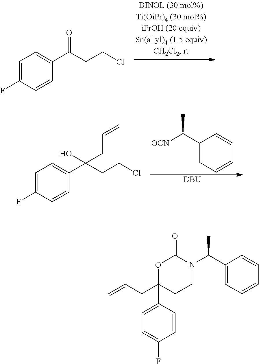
C1=C(F)C=CC(C(CCCl)=O)=C1.C1(C([OCN])C)=CC=CC=C1.[DBU].C1=C(F)C=CC(C(CCCl)(O)CC=C)=C1.C1(C(N2C(=O)OC(CC=C)(C3=CC=C(F)C=C3)CC2)C)=CC=CC=C1
